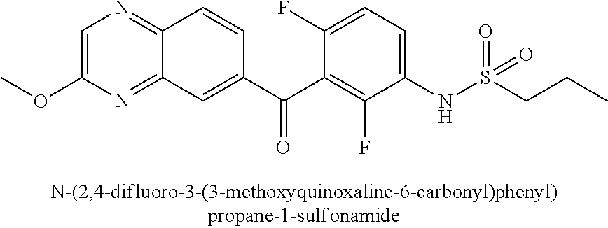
C1=C(OC)N=C2C(=N1)C=CC(C(C1=C(F)C(NS(CCC)(=O)=O)=CC=C1F)=O)=C2
